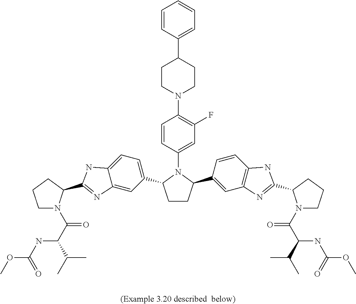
C12=CC(C3CCC(C4=CC5=C(C=C4)NC(C4N(C(=O)C(NC(OC)=O)C(C)C)CCC4)=N5)N3C3=CC(F)=C(N4CCC(C5=CC=CC=C5)CC4)C=C3)=CC=C1NC(C1N(C(=O)C(NC(=O)OC)C(C)C)CCC1)=N2
